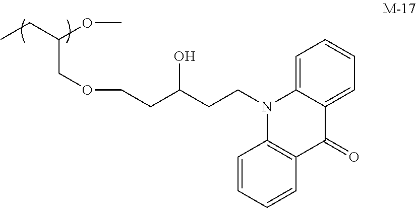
C(OC)(CC)COCCC(CCN1C2=C(C(=O)C3=CC=CC=C13)C=CC=C2)O
